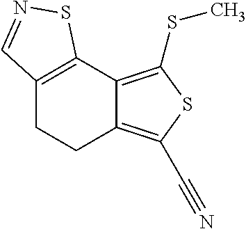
C12=C(C3=C(SC)SC(C#N)=C3CC1)SN=C2
